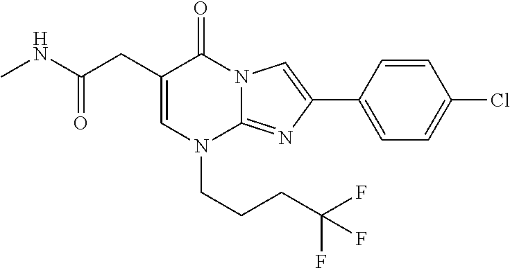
C1=C(CC(NC)=O)C(=O)N2C(=NC(C3=CC=C(Cl)C=C3)=C2)N1CCCC(F)(F)F
